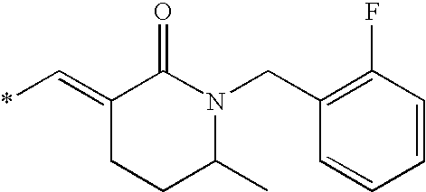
C1(CN2C(=O)C(=C*)CCC2C)=C(F)C=CC=C1
